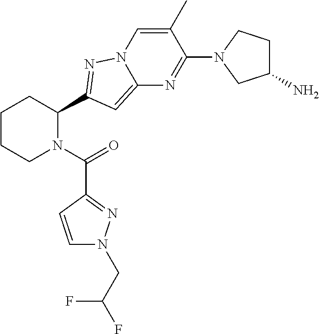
C1CCN(C(=O)C2=NN(CC(F)F)C=C2)C(C2=NN3C=C(C)C(N4CC(N)CC4)=NC3=C2)C1
